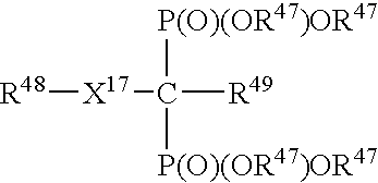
[R48][X17]C([R49])([P(O)(OR47)OR47])[P(O)(OR47)OR47]
